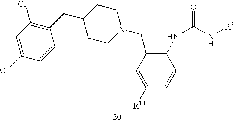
C1(CC2=C(Cl)C=C(Cl)C=C2)CCN(CC2=C(NC(N[R3])=O)C=CC([R14])=C2)CC1
